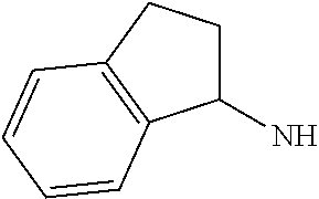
C1(N)CCC2=C1C=CC=C2
